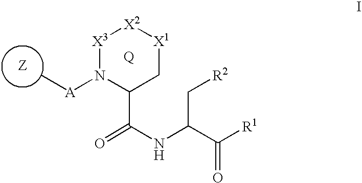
[Z].[X3]1N([A]C)C(C(NC(C([R1])=O)C[R2])=O)C[X1][X2]1
